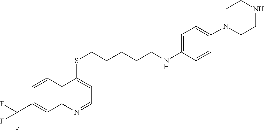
C12=C(C=CC(C(F)(F)F)=C1)C(SCCCCCNC1=CC=C(N3CCNCC3)C=C1)=CC=N2
